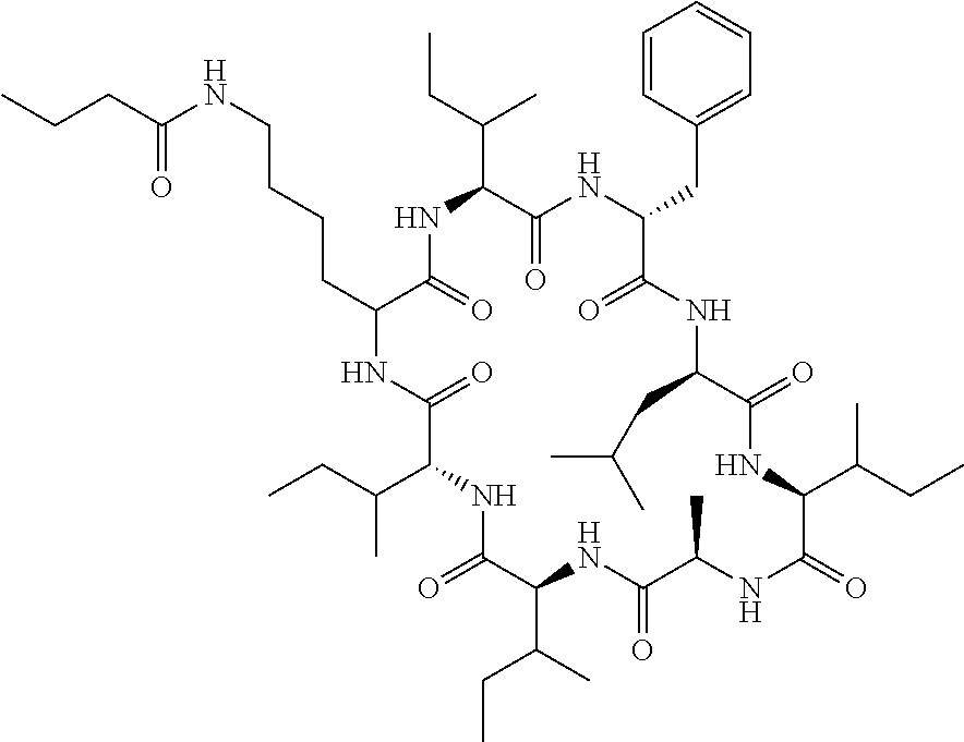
CCCC(NCCCCC1C(=O)NC(C(C)CC)C(=O)NC(CC2=CC=CC=C2)C(=O)NC(CC(C)C)C(=O)NC(C(CC)C)C(=O)NC(C)C(=O)NC(C(C)CC)C(=O)NC(C(CC)C)C(=O)N1)=O
